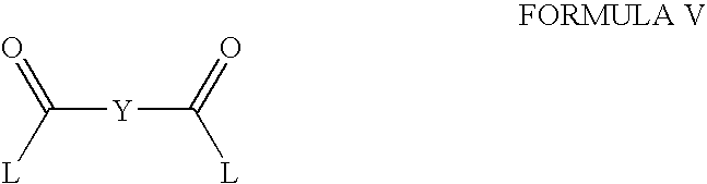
C([Y]C([L])=O)(=O)[L]
